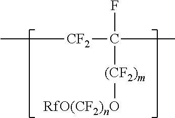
C[CF2]C(F)(C)[(CF2)m][RfO(CF2)nO]
